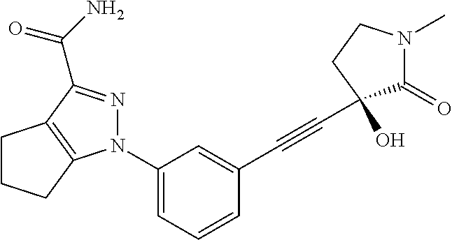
C1(N2N=C(C(N)=O)C3=C2CCC3)=CC=CC(C#CC2(O)C(=O)N(C)CC2)=C1
